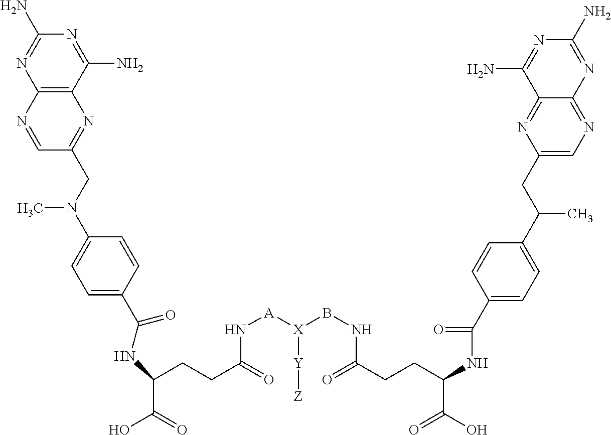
C12=C(C(N)=NC(N)=N1)N=C(CN(C1=CC=C(C(=O)NC(CCC(=O)N[A][X]([Y][Z])BNC(CCC(C(O)=O)NC(C3=CC=C(C(C)CC4=CN=C5C(=N4)C(N)=NC(N)=N5)C=C3)=O)=O)C(=O)O)C=C1)C)C=N2
